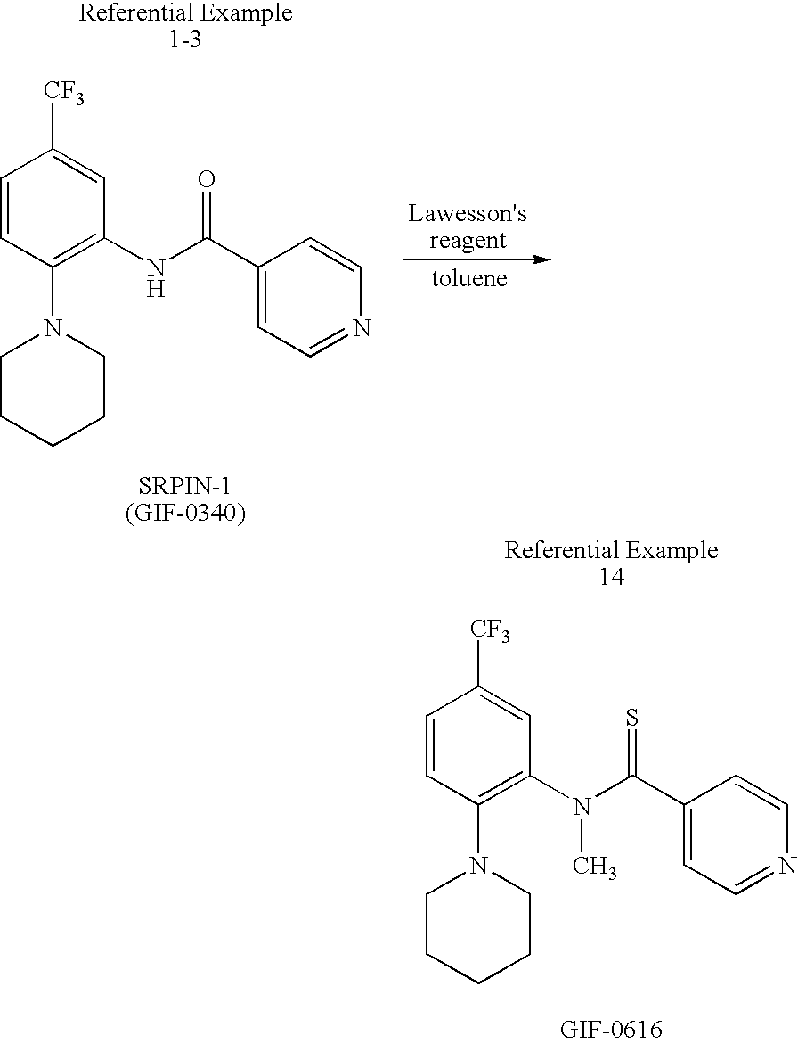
[Lawesson'sreagent].[toluene].C1=CC(N2CCCCC2)=C(NC(C2=CC=NC=C2)=O)C=C1[CF3].C1=CC(N2CCCCC2)=C(N(C(C2=CC=NC=C2)=S)C)C=C1[CF3]
